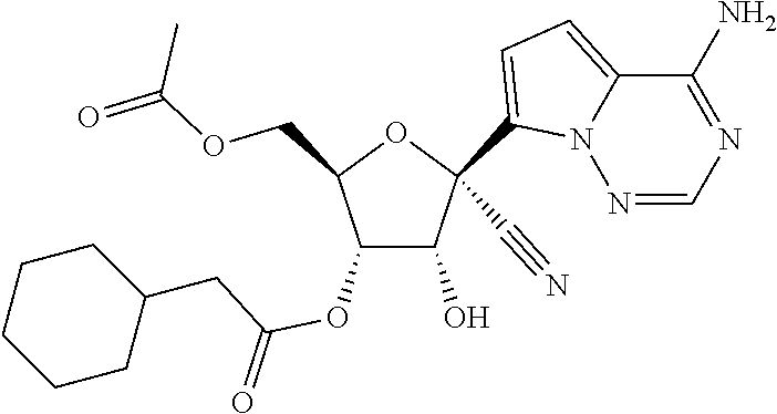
O(CC1C(OC(CC2CCCCC2)=O)C(O)C(C#N)(C2=CC=C3N2N=CN=C3N)O1)C(=O)C
